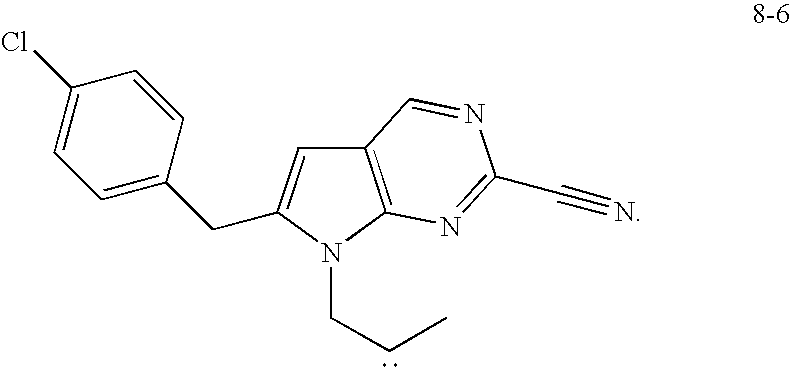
C1(Cl)=CC=C(CC2=CC3=C(N2CCC)N=C(C#N)N=C3)C=C1
